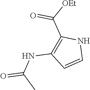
C(=O)(NC1=C(C(=O)[OEt])NC=C1)C
